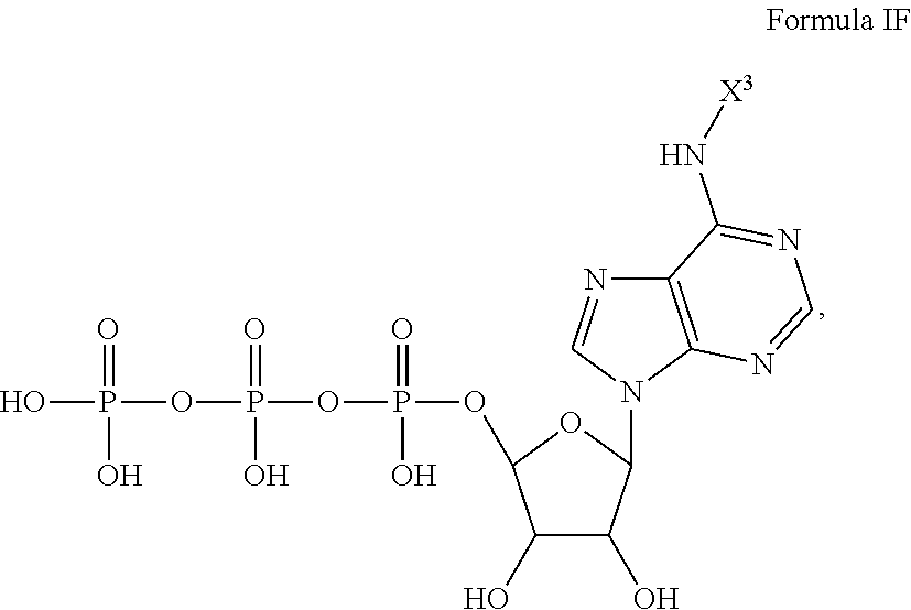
C1(O)C(O)C(N2C3=C(N=C2)C(N[X3])=NC=N3)OC1OP(=O)(O)OP(=O)(O)OP(O)(=O)O
